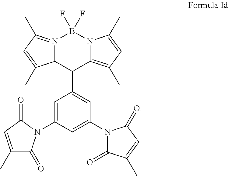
N12=C(C)C=C(C)C1C(C1=CC(N3C(=O)C(C)=CC3=O)=CC(N3C(=O)C(C)=CC3=O)=C1)C1=C(C)C=C(C)N1B2(F)F
